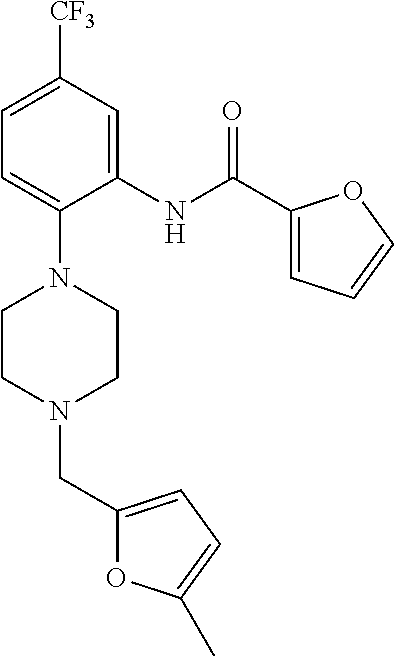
C1=C([CF3])C=C(NC(C2=CC=CO2)=O)C(N2CCN(CC3=CC=C(C)O3)CC2)=C1
